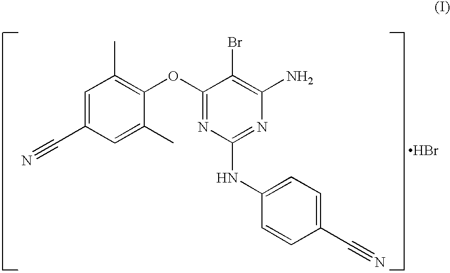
C1=C(C#N)C=C(C)C(OC2=NC(NC3=CC=C(C#N)C=C3)=NC(N)=C2Br)=C1C.Br
